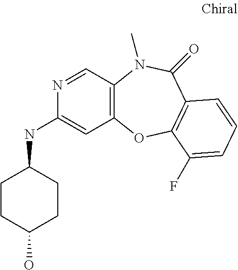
C12=C(C=NC(NC3CCC(O)CC3)=C1)N(C)C(=O)C1=C(O2)C(F)=CC=C1
